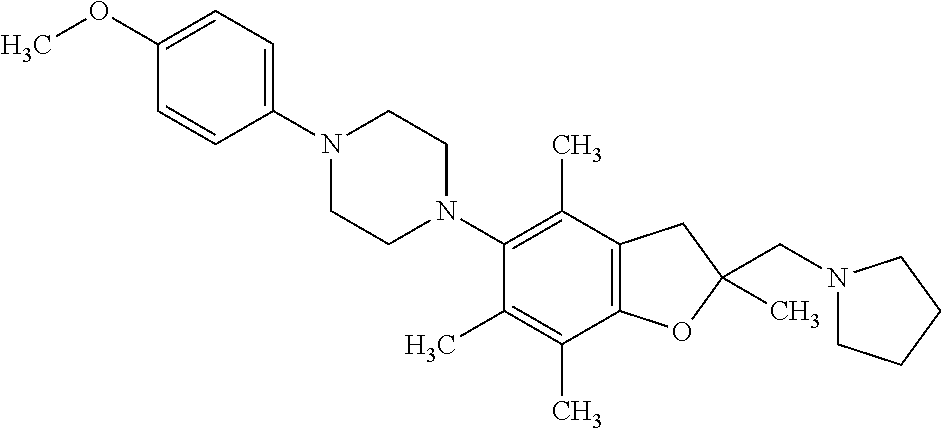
C1(OC)=CC=C(N2CCN(C3=C(C)C4=C(C(C)=C3C)OC(CN3CCCC3)(C)C4)CC2)C=C1
